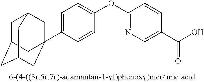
C1=C(C23CC4CC(CC(C2)C4)C3)C=CC(OC2=NC=C(C(O)=O)C=C2)=C1
